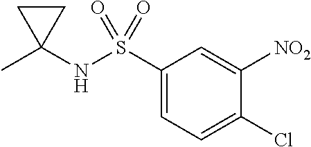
C1(S(NC2(C)CC2)(=O)=O)=CC=C(Cl)C([NO2])=C1
